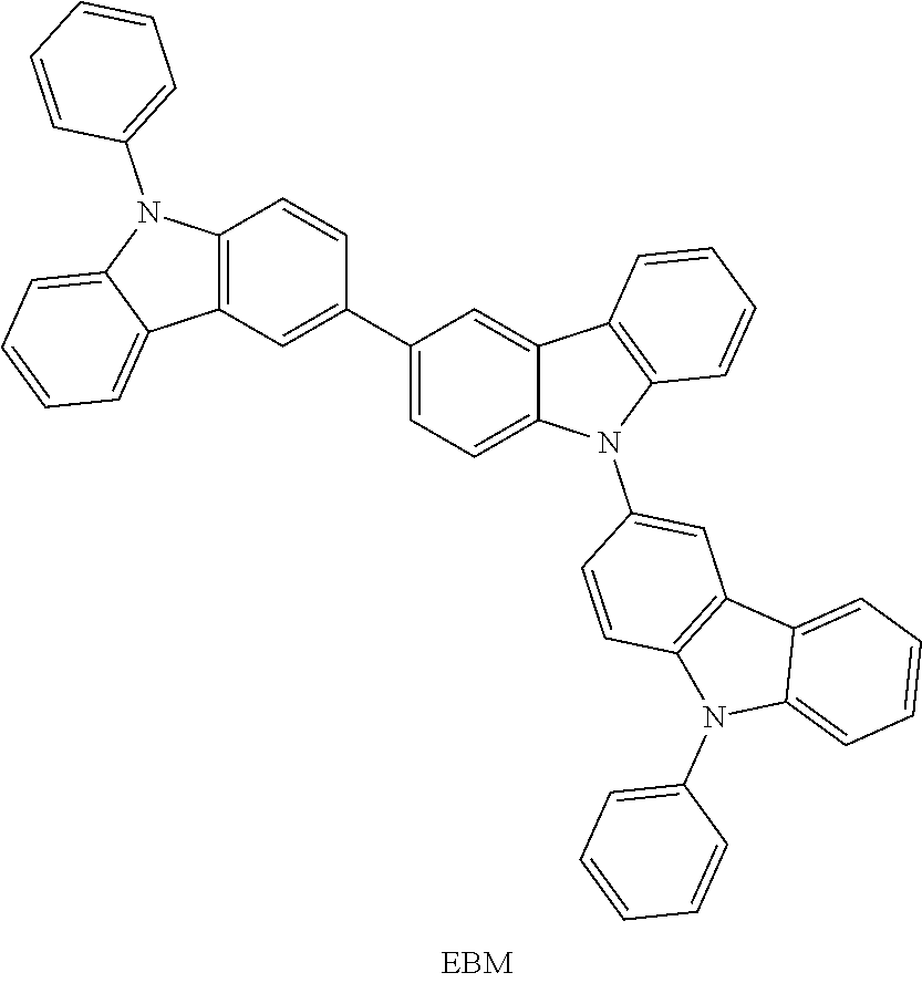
C12=C(C=C(C3=CC=C4C(=C3)C3=C(N4C4=CC5=C(C=C4)N(C4=CC=CC=C4)C4=CC=CC=C54)C=CC=C3)C=C1)C1=CC=CC=C1N2C1=CC=CC=C1
